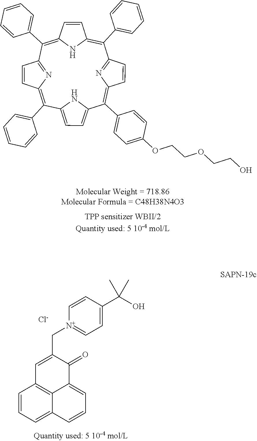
C1(C2=CC=CC=C2)=C2NC(=C(C3=CC=CC=C3)C3=NC(=C(C4=CC=CC=C4)C4=CC=C(C(C5=CC=C(OCCOCCO)C=C5)=C5N=C1C=C5)N4)C=C3)C=C2.C1=CC=C2C3=C1C=C(C[N+]1=CC=C(C(O)(C)C)C=C1)C(=O)C3=CC=C2.[Cl-]
